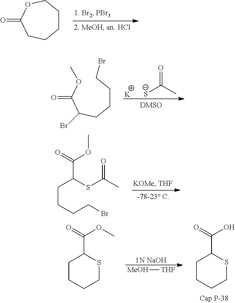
C1CCOC(=O)CC1.[S-]C(C)=O.[K].C(CCBr)CC(C(OC)=O)Br.C(CCBr)CC(SC(C)=O)C(OC)=O.C1CCSC(C(O)=O)C1.[1N NaOH].[MeOH][THF].C1CCSC(C(OC)=O)C1
